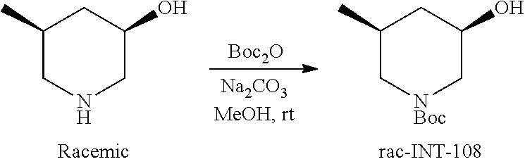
C1(C)CNCC(O)C1.[Boc2O].C1(C)C[NBoc]CC(O)C1
